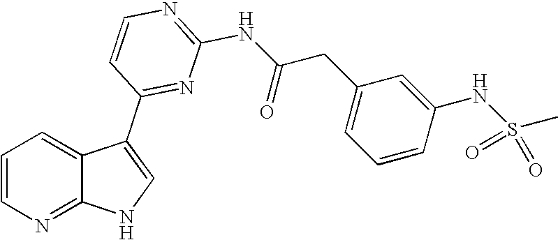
C1=CN=C2C(=C1)C(C1=NC(NC(CC3=CC=CC(NS(C)(=O)=O)=C3)=O)=NC=C1)=CN2
